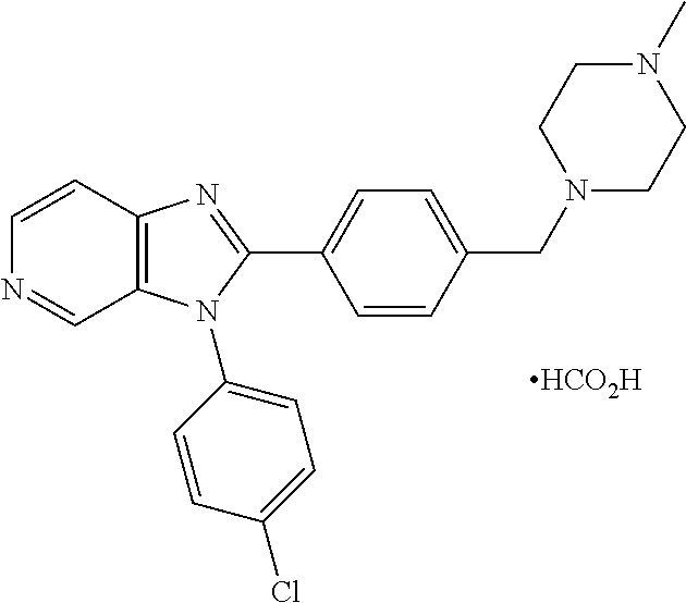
C1=CC2=C(C=N1)N(C1=CC=C(Cl)C=C1)C(C1=CC=C(CN3CCN(C)CC3)C=C1)=N2.[HCO2H]
